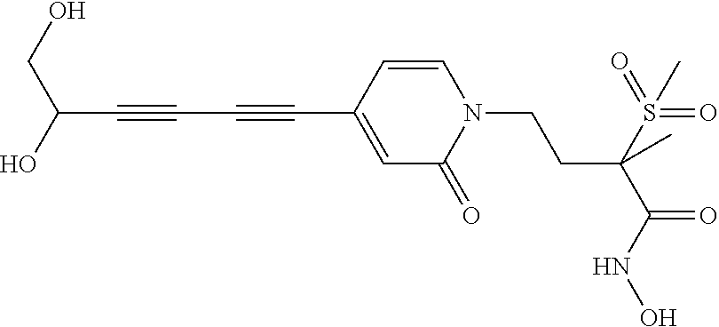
C1=CC(C#CC#CC(CO)O)=CC(=O)N1CCC(S(=O)(=O)C)(C(=O)NO)C
